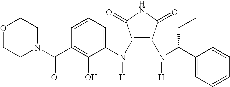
C1(N(C2=CC=CC(C(N3CCOCC3)=O)=C2O)[H])=C(N(C(CC)C2=CC=CC=C2)[H])C(=O)NC1=O
